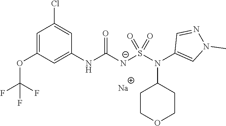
[Na].C1(NC([N-]S(N(C2=CN(C)N=C2)C2CCOCC2)(=O)=O)=O)=CC(OC(F)(F)F)=CC(Cl)=C1
